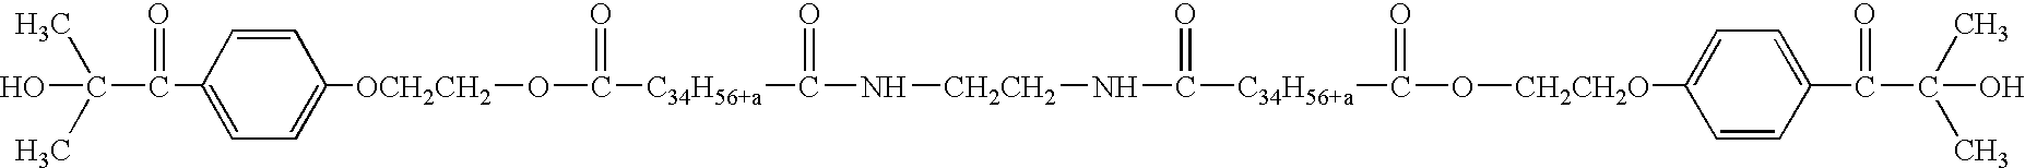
C(O)(C)(C)C(=O)C1=CC=C([OCH2CH2]OC(=O)[C34H56+a]C(=O)N[CH2CH2]NC(=O)[C34H56+a]C(=O)O[CH2CH2O]C2=CC=C(C(=O)C(C)(C)O)C=C2)C=C1
